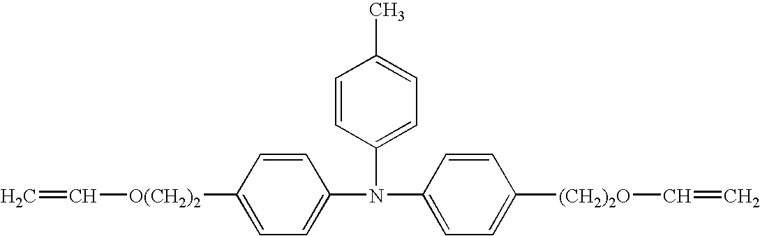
C=C[O(CH2)2]C1=CC=C(N(C2=CC=C([(CH2)2O]C=C)C=C2)C2=CC=C(C)C=C2)C=C1
